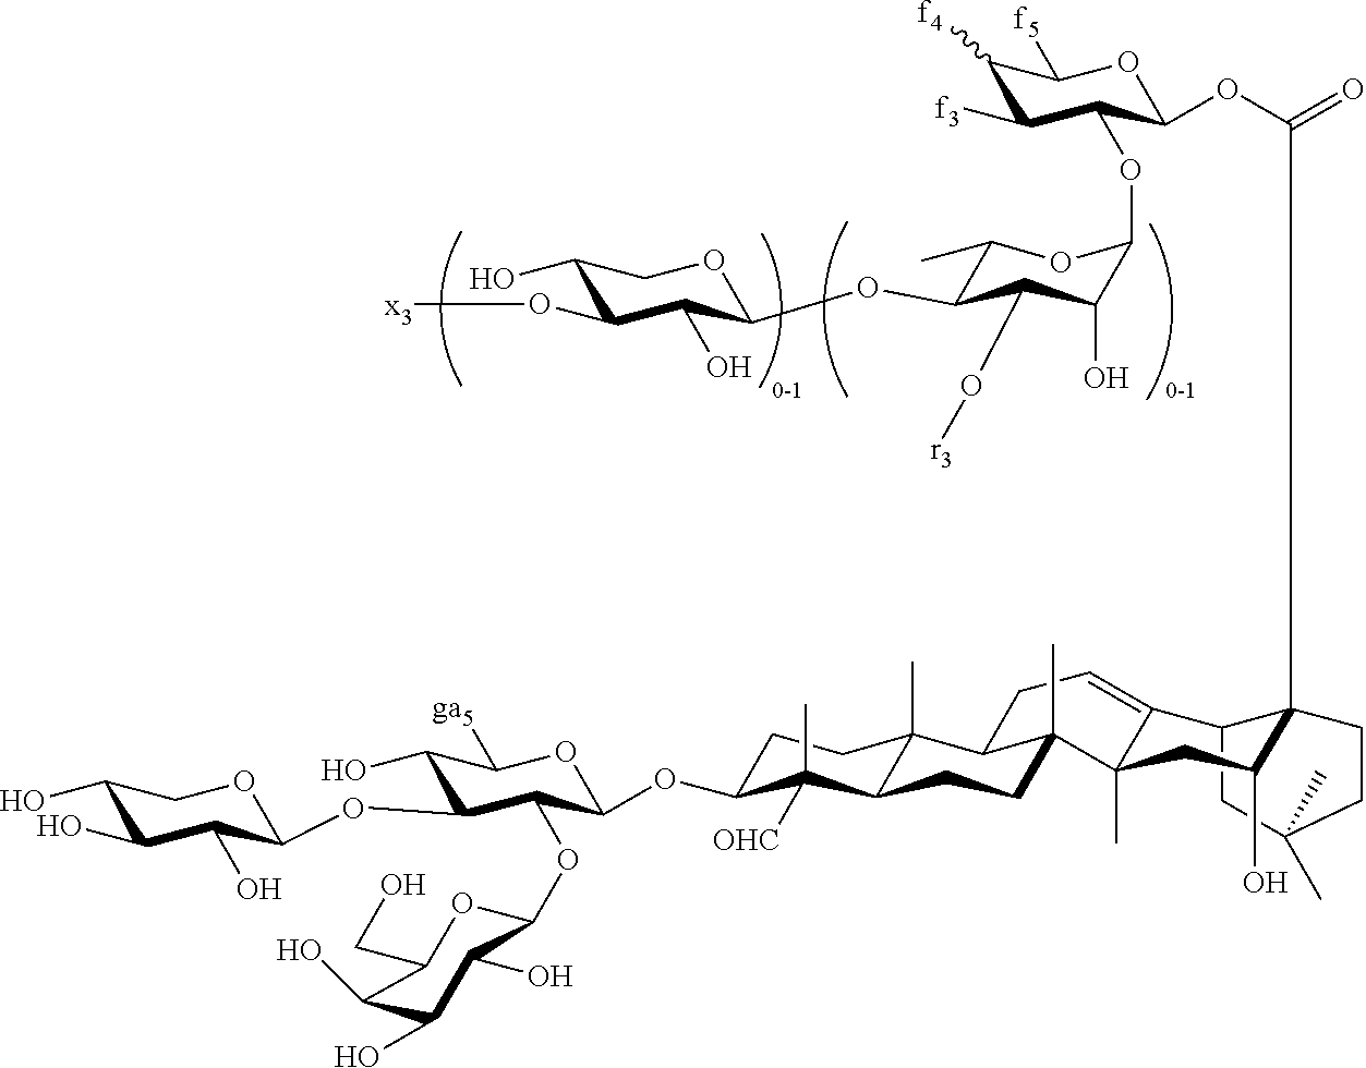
C1([f4])C([f3])C(OC2C(O)C(O[r3])C(OC3C(O)C(O[x3])C(O)CO3)C(C)O2)C(OC(=O)C23C(C4=CCC5C6(C)C(C(C)([OHC])C(OC7C(OC8C(O)C(O)C(O)C(CO)O8)C(OC8C(O)C(O)C(O)CO8)C(O)C([ga5])O7)CC6)CCC5(C)C4(C)CC2O)CC(C)(C)CC3)OC1[f5]
